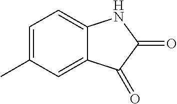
C1=C(C)C=C2C(=C1)NC(=O)C2=O
